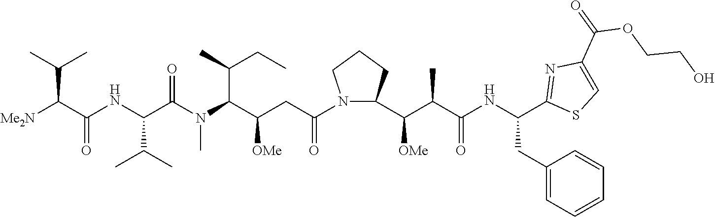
[Me2N]C(C(NC(C(N(C(C(CC(=O)N1CCCC1C(C(C(NC(CC1=CC=CC=C1)C1=NC(C(=O)OCCO)=CS1)=O)C)[OMe])[OMe])C(C)CC)C)=O)C(C)C)=O)C(C)C
